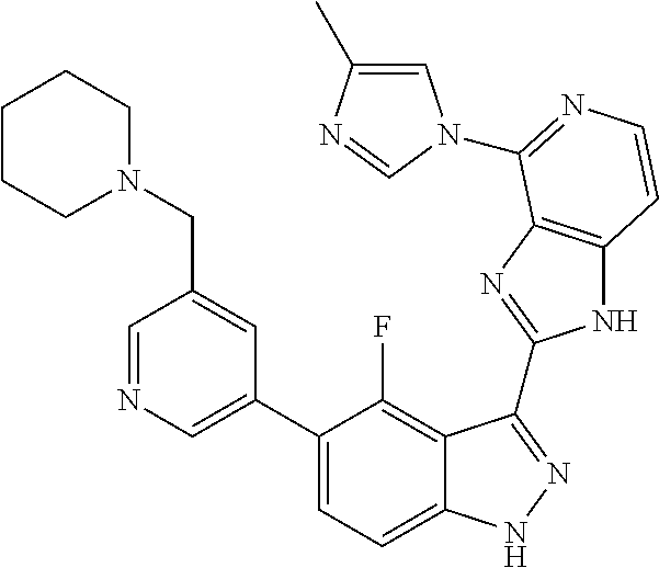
C1=C(C2=CC=C3C(=C2F)C(C2=NC4=C(N2)C=CN=C4N2C=C(C)N=C2)=NN3)C=C(CN2CCCCC2)C=N1
